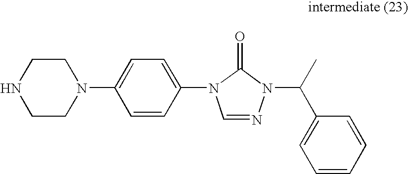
C1CN(C2=CC=C(N3C=NN(C(C)C4=CC=CC=C4)C3=O)C=C2)CCN1
